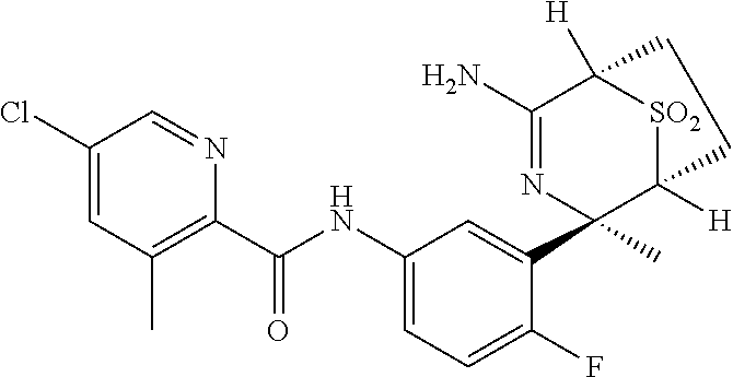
C1(Cl)=CC(C)=C(C(NC2=CC=C(F)C(C3(C)N=C(N)C4([H])[SO2]C3([H])CC4)=C2)=O)N=C1
